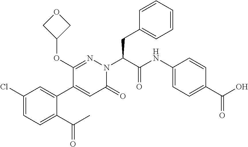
C1(Cl)=CC=C(C(C)=O)C(C2=CC(=O)N(C(C(NC3=CC=C(C(O)=O)C=C3)=O)CC3=CC=CC=C3)N=C2OC2COC2)=C1
